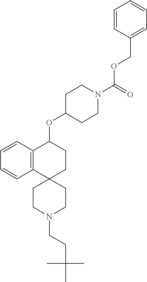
C12=C(C=CC=C1)C(OC1CCN(C(OCC3=CC=CC=C3)=O)CC1)CCC21CCN(CCC(C)(C)C)CC1
